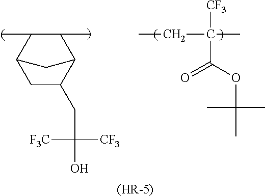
C1(C)C2CC(CC(O)([CF3])[F3C])C(C1C)C2.C(C)C(C)([CF3])C(OC(C)(C)C)=O.[(HR-5)]
